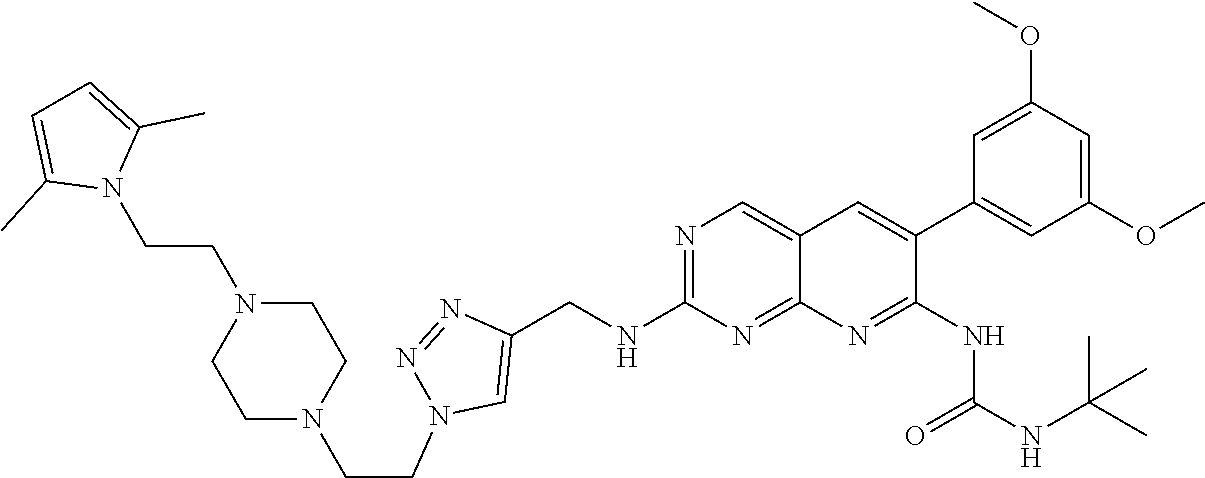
N1=C(NCC2=CN(CCN3CCN(CCN4C(C)=CC=C4C)CC3)N=N2)N=C2C(=C1)C=C(C1=CC(OC)=CC(OC)=C1)C(NC(=O)NC(C)(C)C)=N2
